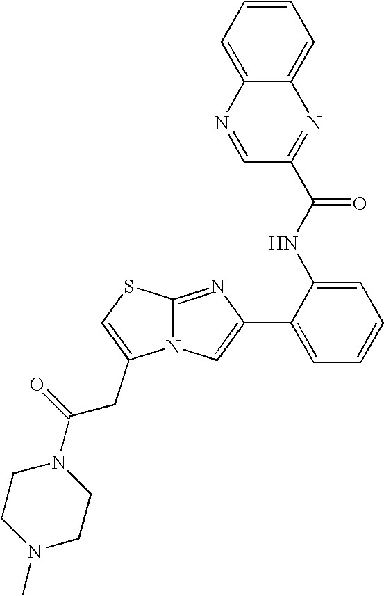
N12C(=NC(C3=CC=CC=C3NC(=O)C3=NC4=CC=CC=C4N=C3)=C1)SC=C2CC(N1CCN(C)CC1)=O
